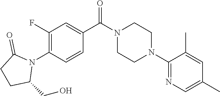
C1(F)=C(N2C(=O)CCC2CO)C=CC(C(N2CCN(C3=NC=C(C)C=C3C)CC2)=O)=C1
